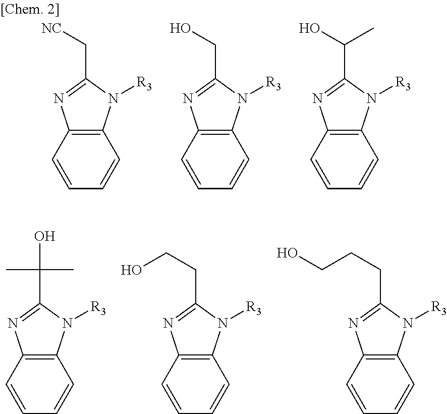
C1=CC=CC2=C1N=C(C[NC])N2[R3].C1=CC=CC2=C1N=C(CO)N2[R3].C1=CC=CC2=C1N=C(C(O)C)N2[R3].C1=CC=CC2=C1N=C(C(O)(C)C)N2[R3].C1=CC=CC2=C1N=C(CCO)N2[R3].C1=CC=CC2=C1N=C(CCCO)N2[R3]
